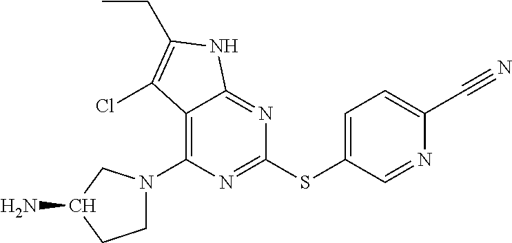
C1(SC2=CC=C(C#N)N=C2)=NC(N2CCC(N)C2)=C2C(=N1)NC(CC)=C2Cl
